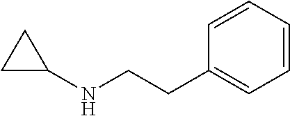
C1=CC=CC=C1CCNC1CC1
